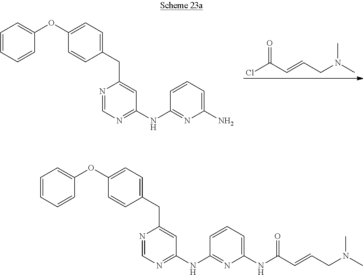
C(C1=CC(NC2=NC(NC(C=CCN(C)C)=O)=CC=C2)=NC=N1)C1=CC=C(OC2=CC=CC=C2)C=C1.CN(CC=CC(Cl)=O)C.C(C1=CC(NC2=NC(N)=CC=C2)=NC=N1)C1=CC=C(OC2=CC=CC=C2)C=C1
